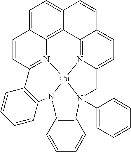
C1=C2C3=C4C(=C1)C=CC1=CC=C5N(=C41)[Cu]14N3=C(C=C2)C2=C(C=CC=C2)N1C1=C(C=CC=C1)N4(C1=CC=CC=C1)C5
